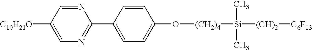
C1([C10H21O])=CN=C(C2=CC=C(O[(CH2)4][Si]([(CH)2][C6F13])(C)C)C=C2)N=C1
